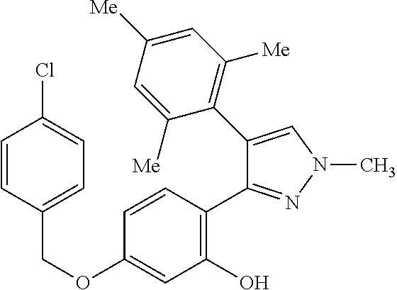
C(OC1=CC(O)=C(C2=NN(C)C=C2C2=C([Me])C=C([Me])C=C2[Me])C=C1)C1=CC=C(Cl)C=C1
